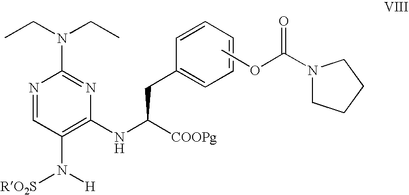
N1=CC(N([H])[RO2S])=C(NC([COOPg])CC2=CC=CC=C2)N=C1N(CC)CC.COC(N1CCCC1)=O
